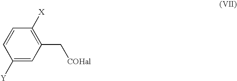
C1([X])=C(C[COHal])C=C([Y])C=C1
